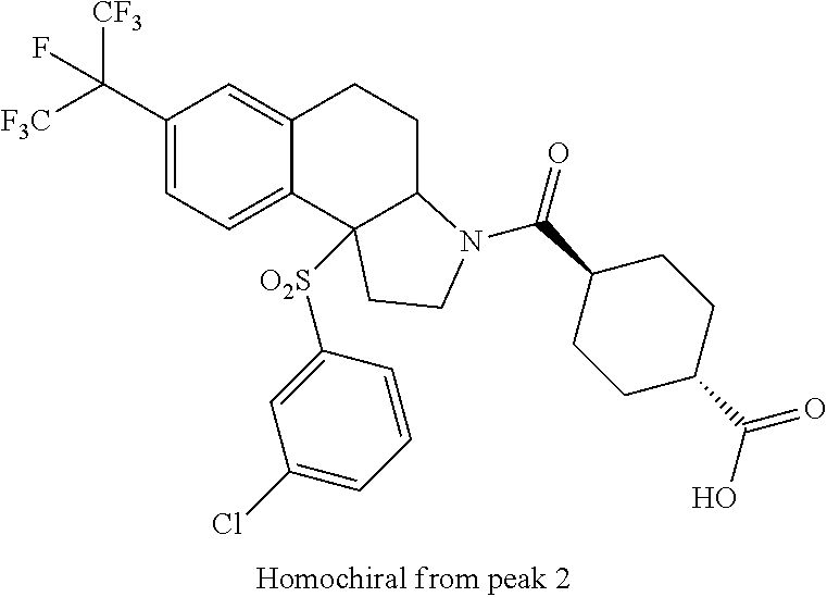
[F3C]C(C1=CC=C2C(=C1)CCC1C2([O2S]C2=CC(Cl)=CC=C2)CCN1C(C1CCC(C(=O)O)CC1)=O)([CF3])F
